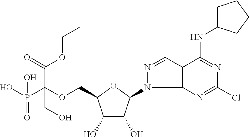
C(OCC1C(O)C(O)C(N2C3=C(C=N2)C(NC2CCCC2)=NC(Cl)=N3)O1)(P(O)(=O)O)(C(=O)OCC)CO
